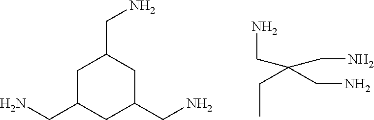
C1C(CN)CC(CN)CC1CN.NCC(CC)(CN)CN
